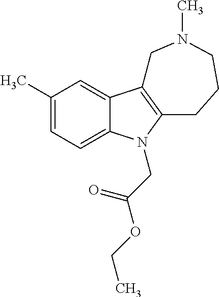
C1(C)=CC=C2C(=C1)C1=C(N2CC(=O)OCC)CCCN(C)C1
